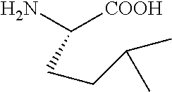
NC([COOH])CCC(C)C
